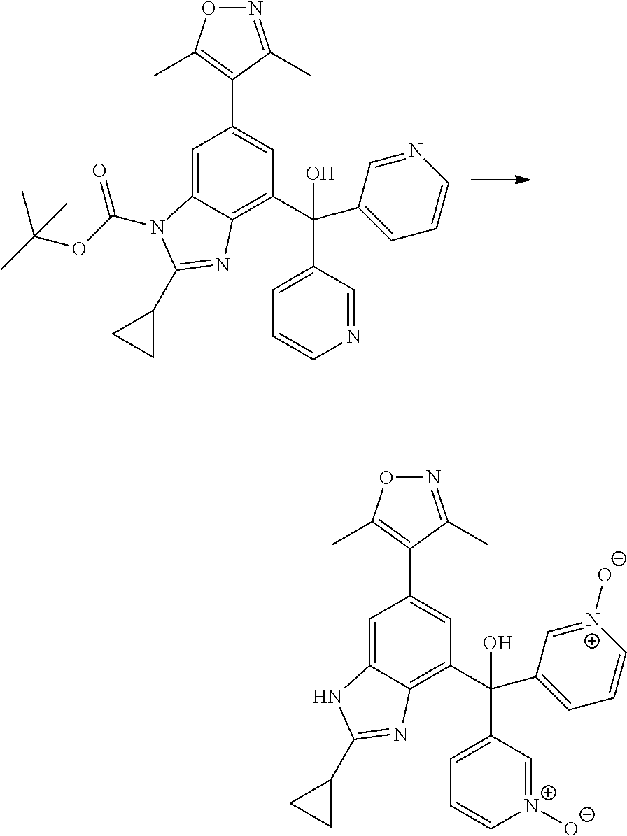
C1=C2C(=C(C(C3=CC=CN=C3)(C3=CC=CN=C3)O)C=C1C1=C(C)ON=C1C)N=C(C1CC1)N2C(OC(C)(C)C)=O.C1=C2C(=C(C(C3=CC=C[N+]([O-])=C3)(C3=CC=C[N+]([O-])=C3)O)C=C1C1=C(C)ON=C1C)N=C(C1CC1)N2
